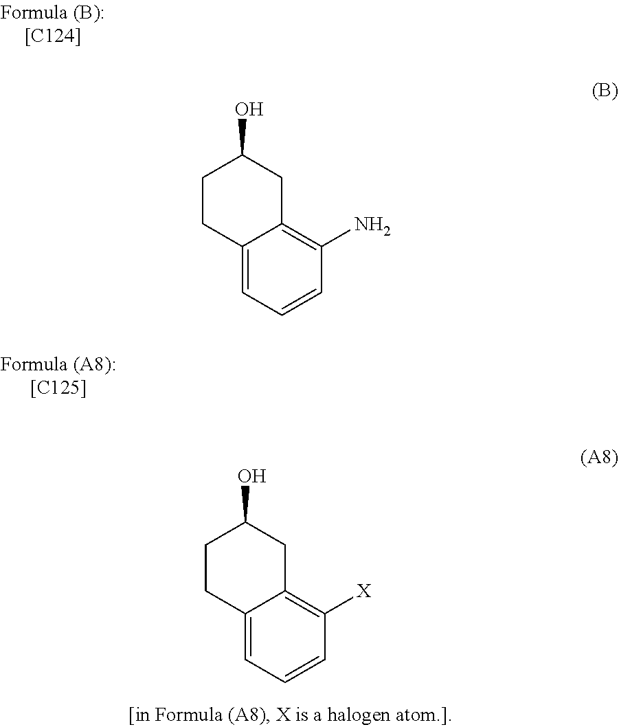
C1CC2=CC=CC([X])=C2CC1O.C1CC2=CC=CC(N)=C2CC1O
